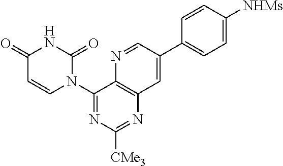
C1(N2C(=O)NC(=O)C=C2)=NC([CMe3])=NC2=C1N=CC(C1=CC=C([NHMs])C=C1)=C2
